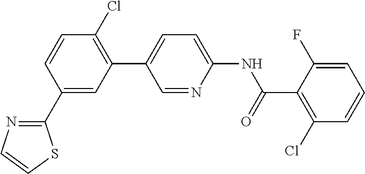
C1(C2=NC=CS2)=CC(C2=CC=C(NC(C3=C(Cl)C=CC=C3F)=O)N=C2)=C(Cl)C=C1
